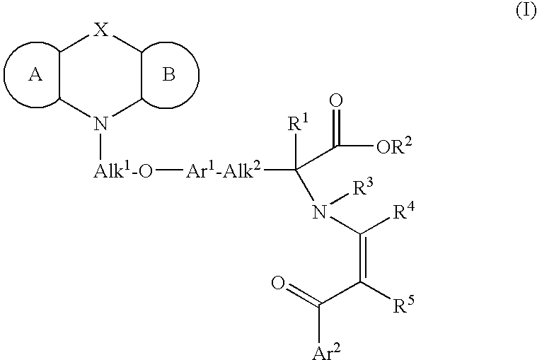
[Alk1-O]([Ar1-Alk2]C([R1])(C([OR2])=O)N([R3])C([R4])=C([R5])C(=O)[Ar2])N1CC[X]CC1.B
